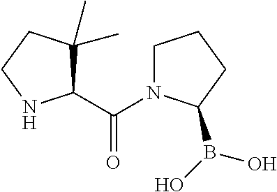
C1(C(=O)N2CCCC2B(O)O)C(C)(C)CCN1
